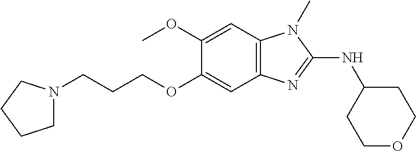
C1(OC)=CC2=C(C=C1OCCCN1CCCC1)N=C(NC1CCOCC1)N2C
